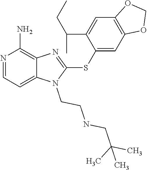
C12=CC=NC(N)=C1N=C(SC1=CC3=C(C=C1C(CC)C)OCO3)N2CCNCC(C)(C)C
